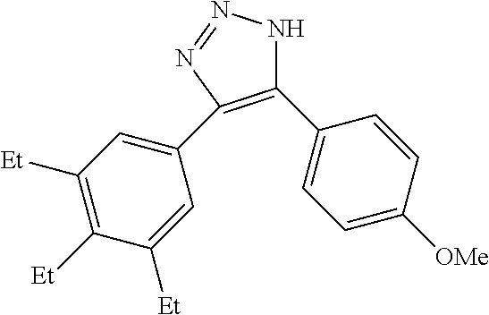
C1(C2=CC=C([OMe])C=C2)=C(C2=CC([Et])=C([Et])C([Et])=C2)N=NN1
